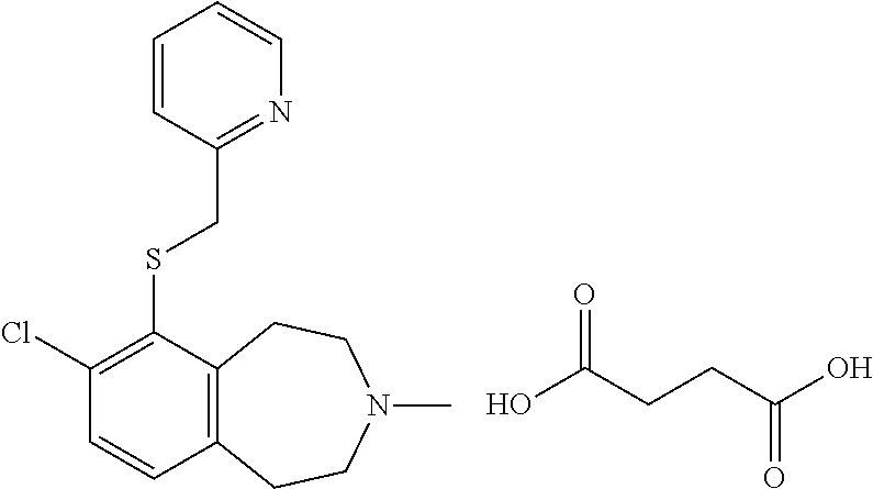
C1(Cl)=C(SCC2=NC=CC=C2)C2=C(C=C1)CCN(C)CC2.OC(CCC(O)=O)=O
